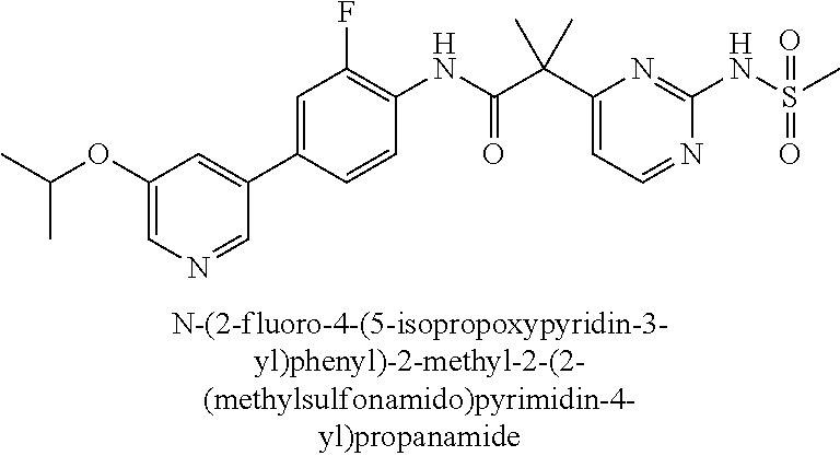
C1(NC(=O)C(C2=CC=NC(NS(=O)(=O)C)=N2)(C)C)=C(F)C=C(C2=CC(OC(C)C)=CN=C2)C=C1
